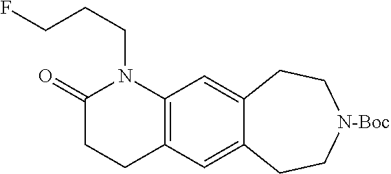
C1(=O)CCC2=C(N1CCCF)C=C1C(=C2)CC[N-Boc]CC1
